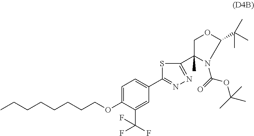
CCCCCCCCOC1=CC=C(C2=NN=C(C3(C)N(C(OC(C)(C)C)=O)C(C(C)(C)C)OC3)S2)C=C1C(F)(F)F
